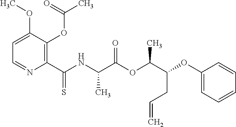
C1=C(OC)C(OC(=O)C)=C(C(NC(C(OC(C(OC2=CC=CC=C2)CC=C)C)=O)C)=S)N=C1
